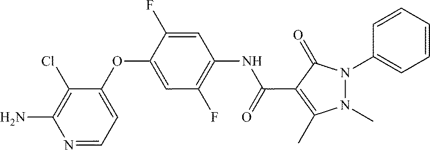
N1=CC=C(OC2=CC(F)=C(NC(C3=C(C)N(C)N(C4=CC=CC=C4)C3=O)=O)C=C2F)C(Cl)=C1N
